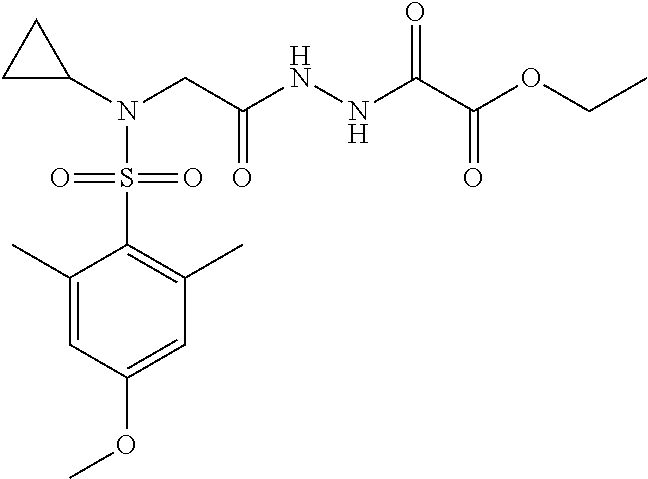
C1=C(OC)C=C(C)C(S(N(C2CC2)CC(NNC(C(OCC)=O)=O)=O)(=O)=O)=C1C
